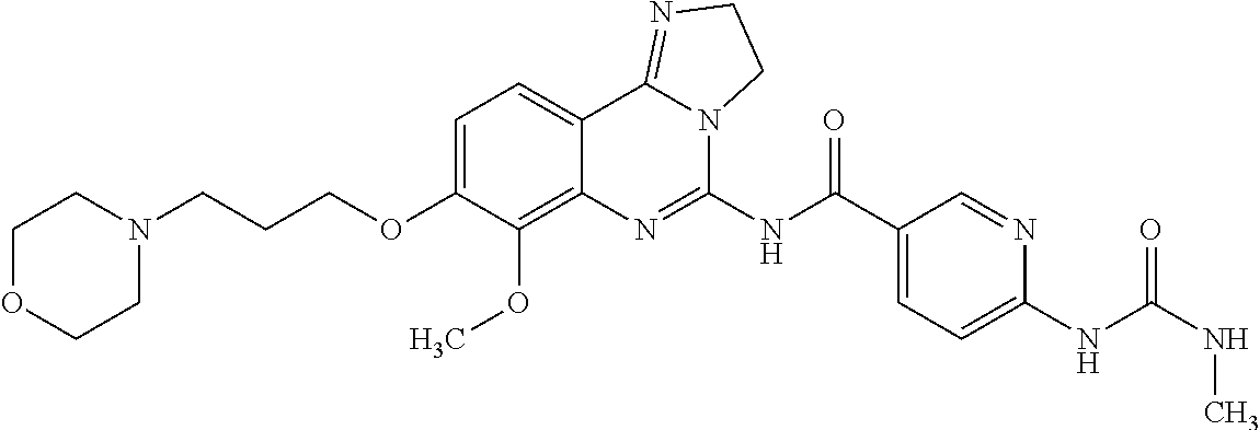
C1OCCN(CCCOC2=CC=C3C(=C2OC)N=C(NC(C2=CC=C(NC(NC)=O)N=C2)=O)N2C3=NCC2)C1
